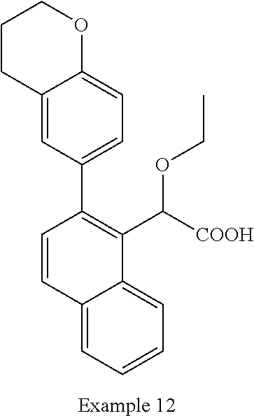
C12=CC=CC=C1C(C([COOH])OCC)=C(C1=CC=C3C(=C1)CCCO3)C=C2
